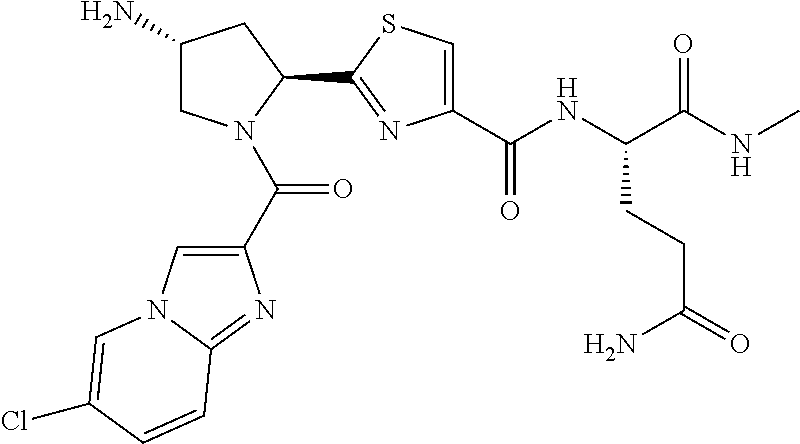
C1(N)CN(C(C2=CN3C(=N2)C=CC(Cl)=C3)=O)C(C2=NC(C(NC(C(NC)=O)CCC(=O)N)=O)=CS2)C1
